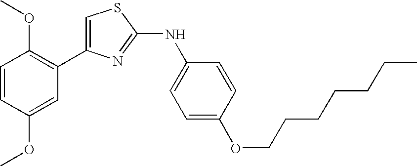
C1=C(C2=C(OC)C=CC(OC)=C2)N=C(NC2=CC=C(OCCCCCCC)C=C2)S1
